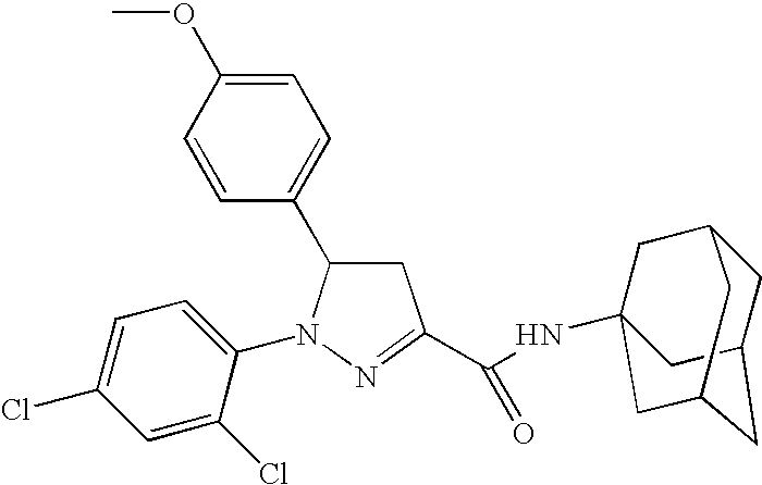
C1=C(OC)C=CC(C2CC(C(NC34CC5CC(CC(C3)C5)C4)=O)=NN2C2=CC=C(Cl)C=C2Cl)=C1
